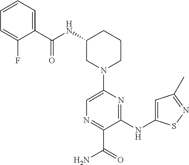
N(C1CN(C2=CN=C(C(=O)N)C(NC3=CC(C)=NS3)=N2)CCC1)C(=O)C1=CC=CC=C1F
